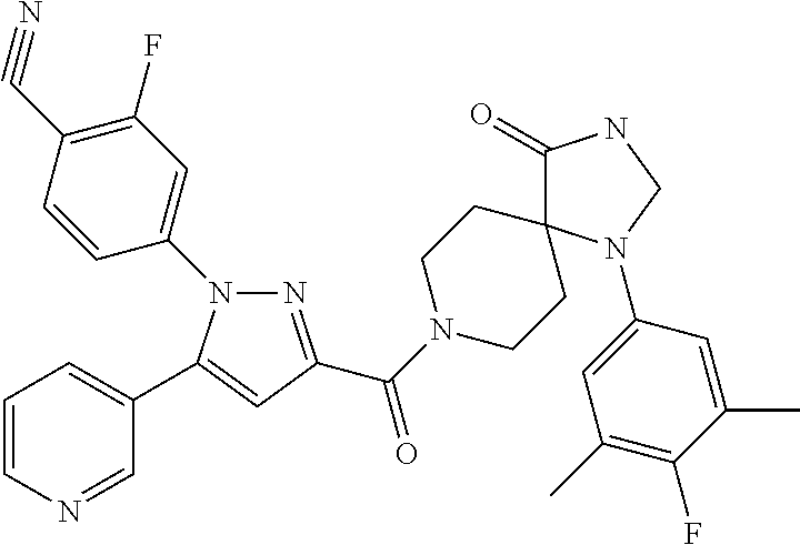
N1=C(C(=O)N2CCC3(CC2)C(=O)NCN3C2=CC(C)=C(F)C(C)=C2)C=C(C2=CC=CN=C2)N1C1=CC(F)=C(C#N)C=C1
